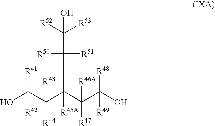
OC(C(C(C(C(O)([R48])[R49])([R46A])[R47])(C(C([R52])([R53])O)([R51])[R50])[R45A])([R43])[R44])([R41])[R42]
